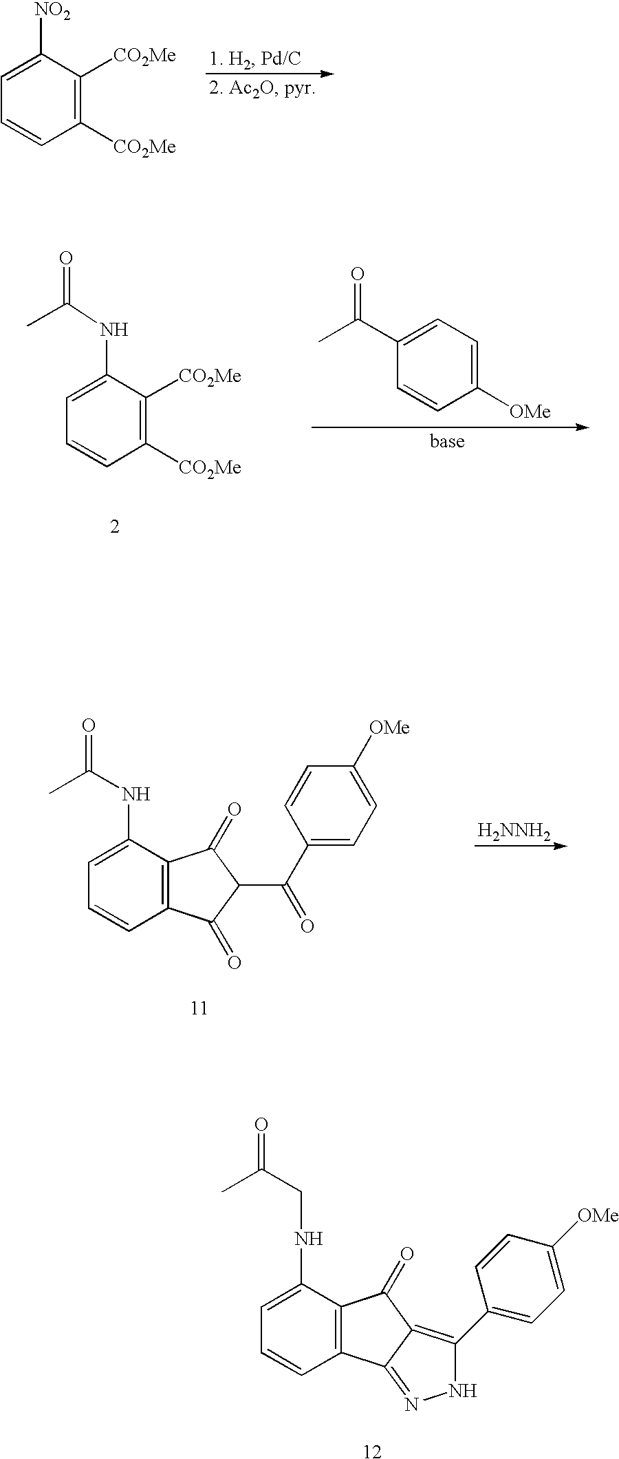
C1([CO2Me])=C([CO2Me])C([NO2])=CC=C1.C1([CO2Me])=C([CO2Me])C(NC(C)=O)=CC=C1.C1([OMe])=CC=C(C(=O)C)C=C1.C12=C(C(NC(C)=O)=CC=C1)C(=O)C(C(C1=CC=C([OMe])C=C1)=O)C2=O.[H2NNH2].C12=C(C(NCC(C)=O)=CC=C1)C(=O)C1=C(C3=CC=C([OMe])C=C3)NN=C21
